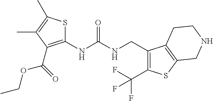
C1(NC(NCC2=C(C(F)(F)F)SC3=C2CCNC3)=O)=C(C(OCC)=O)C(C)=C(C)S1
